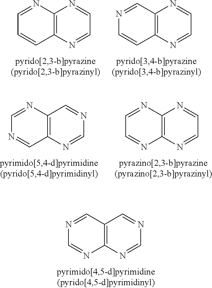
C12=C(N=CC=N1)C=CC=N2.C12=C(N=CC=N1)C=CN=C2.C12=C(N=CN=C1)C=NC=N2.C12=C(N=CC=N1)N=CC=N2.C12=C(N=CN=C1)N=CN=C2
